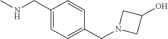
C1(CNC)=CC=C(CN2CC(O)C2)C=C1
